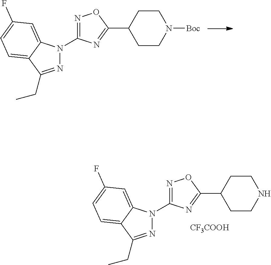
N1=C(N2N=C(CC)C3=CC=C(F)C=C23)N=C(C2CCN([Boc])CC2)O1.[CF3COOH].N1=C(N2N=C(CC)C3=CC=C(F)C=C23)N=C(C2CCNCC2)O1
